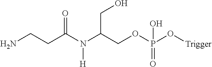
NCCC(N(C(COP(O[Trigger])(=O)O)CO)[H])=O
